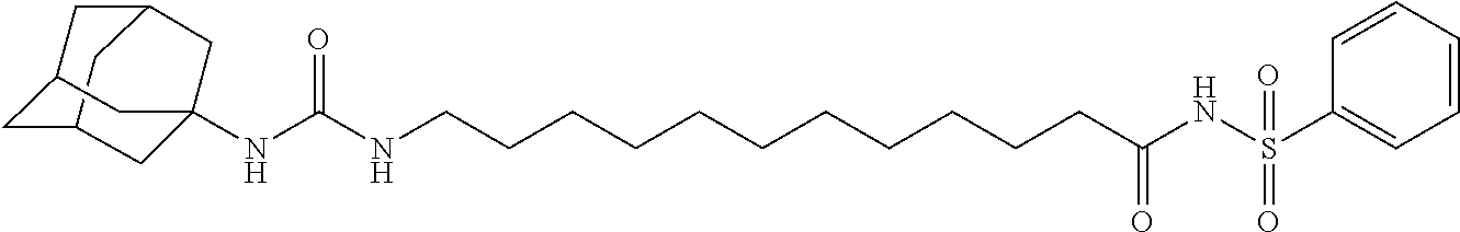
C12CC3CC(C1)CC(NC(NCCCCCCCCCCCC(NS(C1=CC=CC=C1)(=O)=O)=O)=O)(C3)C2
